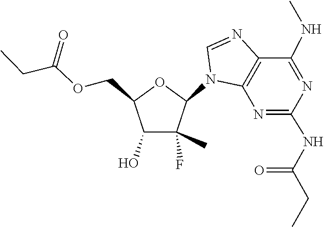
C1=NC2=C(N1C1C(C)(F)C(O)C(COC(CC)=O)O1)N=C(NC(CC)=O)N=C2NC
